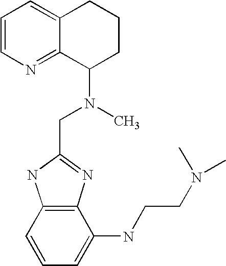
C1=CN=C2C(=C1)CCCC2N(CC1=NC2=C(N1)C=CC=C2NCCN(C)C)C
